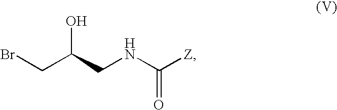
BrCC(CNC([Z])=O)O
